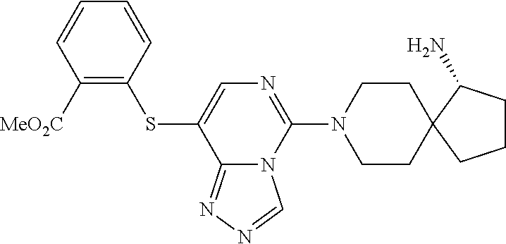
S(C1=CN=C(N2CCC3(CC2)C(N)CCC3)N2C1=NN=C2)C1=C([MeO2C])C=CC=C1
